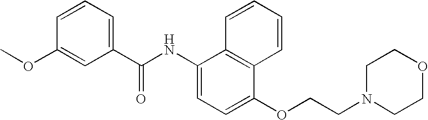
C1(C(NC2=CC=C(OCCN3CCOCC3)C3=C2C=CC=C3)=O)=CC=CC(OC)=C1
